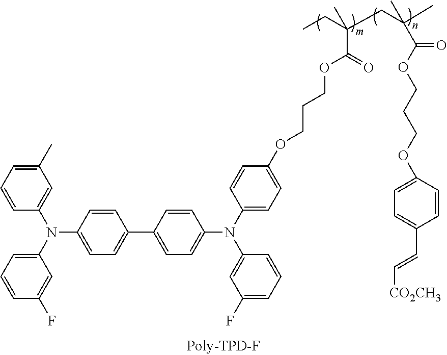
C1=CC(N(C2=CC(C)=CC=C2)C2=CC=CC(F)=C2)=CC=C1C1=CC=C(N(C2=CC=C(OCCCOC(=O)C(CC)(CC(C)(C)C(OCCCOC3=CC=C(C=C[CO2CH3])C=C3)=O)C)C=C2)C2=CC(F)=CC=C2)C=C1
